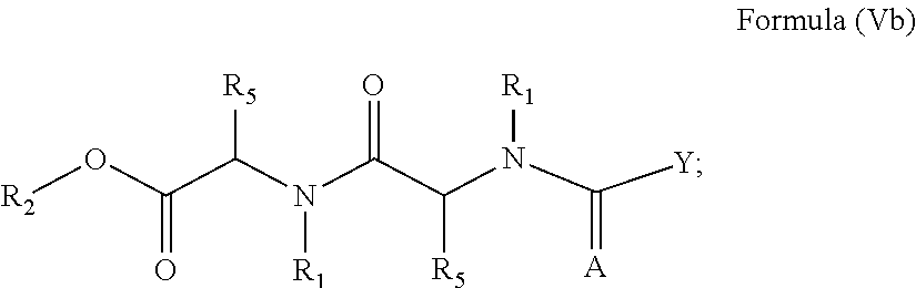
[R2]OC(C(N(C(C(N(C([Y])=[A])[R1])[R5])=O)[R1])[R5])=O
